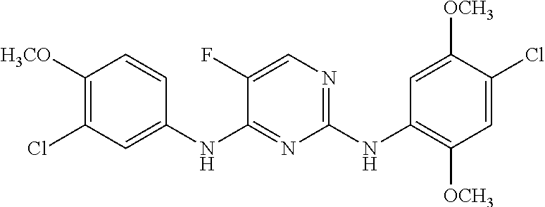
C1(NC2=NC=C(F)C(NC3=CC(Cl)=C([H3CO])C=C3)=N2)=C([OCH3])C=C(Cl)C([OCH3])=C1
